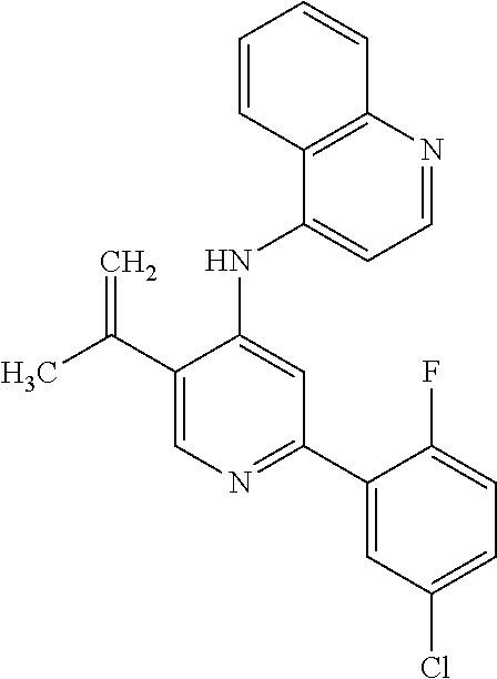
CC(C1=CN=C(C2=CC(Cl)=CC=C2F)C=C1NC1=CC=NC2=C1C=CC=C2)=C
